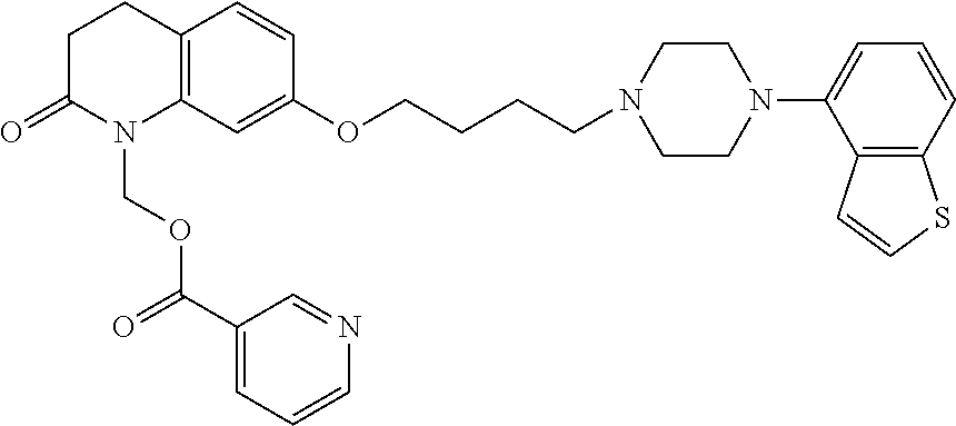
C12=C(C=C(OCCCCN3CCN(C4=CC=CC5=C4C=CS5)CC3)C=C1)N(COC(C1=CC=CN=C1)=O)C(=O)CC2
